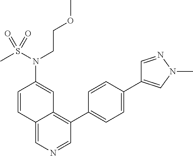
C12=CN=CC(C3=CC=C(C4=CN(C)N=C4)C=C3)=C1C=C(N(S(C)(=O)=O)CCOC)C=C2
